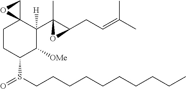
C1CC(S(=O)CCCCCCCCCC)C([OMe])C(C2(C)C(CC=C(C)C)O2)([H])C12CO2
